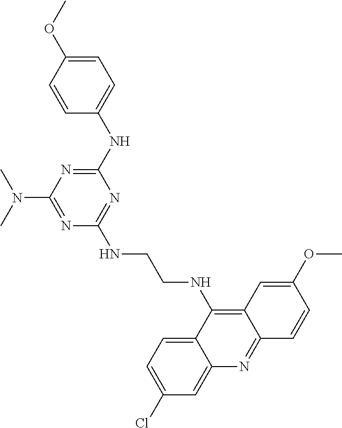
C1(NC2=CC=C(OC)C=C2)=NC(N(C)C)=NC(NCCNC2=C3C(=NC4=CC(Cl)=CC=C24)C=CC(OC)=C3)=N1
